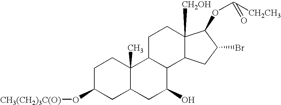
C1C(O[CH3(CH2)3C(O)])CC2C(C)(C1)C1C(C(O)C2)C2C([CH2OH])(CC1)C(OC([CH2CH3])=O)C(Br)C2
